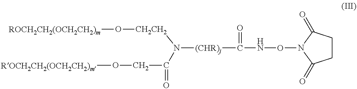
[CH2CH2](N([(CHR)j]C(NON1C(=O)CCC1=O)=O)C(=O)CO[ROCH2CH2(OCH2CH2)m])O[ROCH2CH2(OCH2CH2)m]
